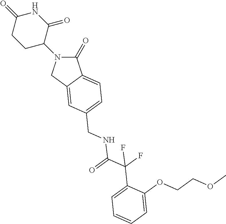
C1(=O)N(C2CCC(=O)NC2=O)CC2=CC(CNC(=O)C(C3=CC=CC=C3OCCOC)(F)F)=CC=C12
